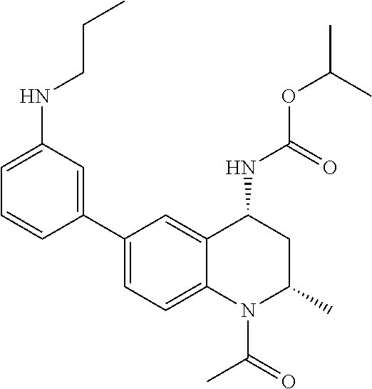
C(OC(C)C)(=O)NC1CC(C)N(C(C)=O)C2=CC=C(C3=CC(NCCC)=CC=C3)C=C12
